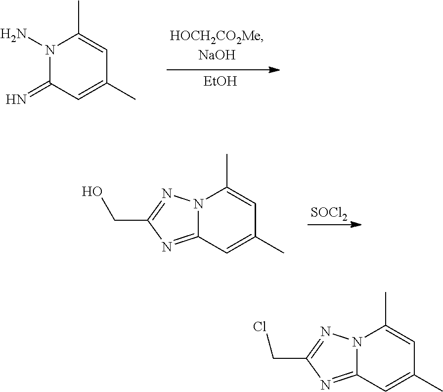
N1(N)C(=N)C=C(C)C=C1C.[EtOH].[SOCl2].C12=NC(CO)=NN1C(C)=CC(C)=C2.C12=NC(CCl)=NN1C(C)=CC(C)=C2
